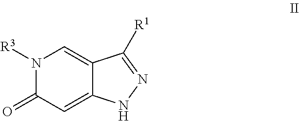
C12=CN([R3])C(=O)C=C1NN=C2[R1]
